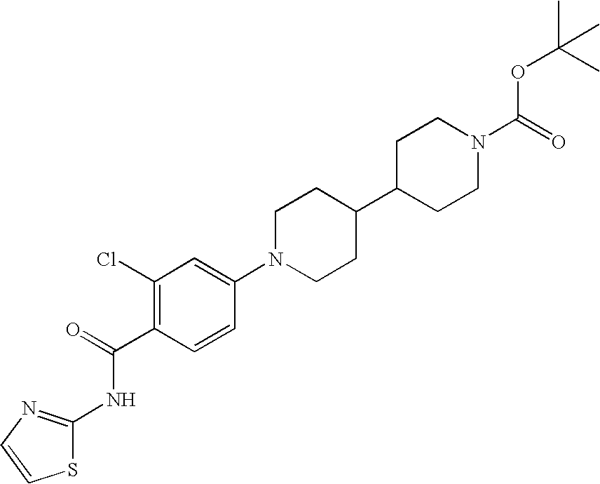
C1(Cl)=C(C(=O)NC2=NC=CS2)C=CC(N2CCC(C3CCN(C(=O)OC(C)(C)C)CC3)CC2)=C1
